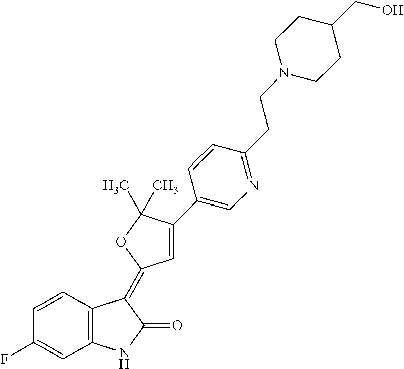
C1=CC2=C(C=C1F)NC(=O)C2=C1C=C(C2=CN=C(CCN3CCC(CO)CC3)C=C2)C(C)(C)O1
